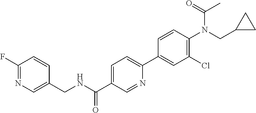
C1(F)=NC=C(CNC(C2=CC=C(C3=CC(Cl)=C(N(C(C)=O)CC4CC4)C=C3)N=C2)=O)C=C1
